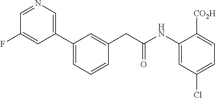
C1(C2=CC=CC(CC(NC3=CC(Cl)=CC=C3[CO2H])=O)=C2)=CN=CC(F)=C1
